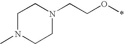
C1N(C)CCN(CCO*)C1
